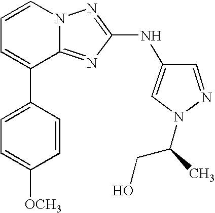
C1=CN2C(=NC(NC3=CN(C(CO)C)N=C3)=N2)C(C2=CC=C([OCH3])C=C2)=C1
